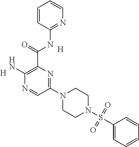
[H].C1(N2CCN(S(C3=CC=CC=C3)(=O)=O)CC2)=NC(C(=O)NC2=NC=CC=C2)=C(N)N=C1.[H]
